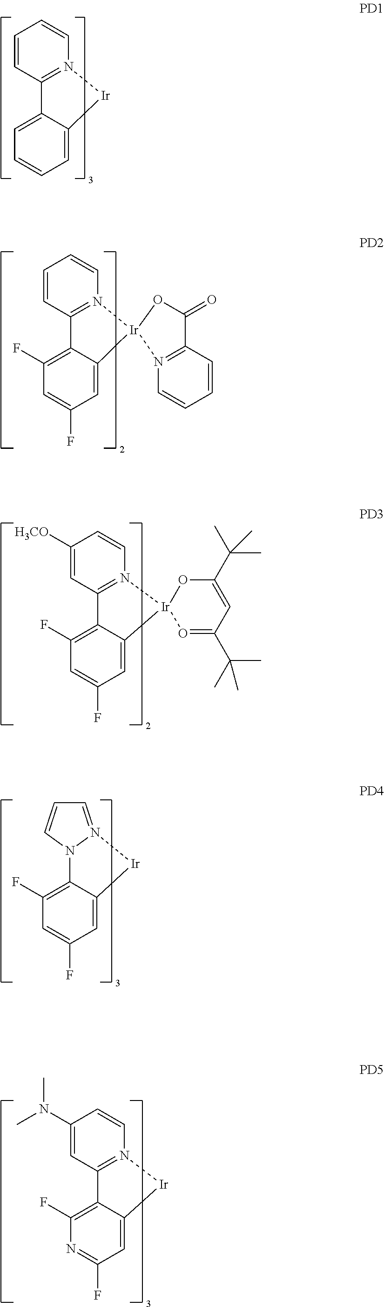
C1=CC2=N(C=C1)[Ir]C1=CC=CC=C21.C1=CC2=N(C=C1)[Ir]1(C3=CC(F)=CC(F)=C23)OC(=O)C2=N1C=CC=C2.C1([H3CO])=CC2=N(C=C1)[Ir]1(C3=CC(F)=CC(F)=C23)OC(C(C)(C)C)=CC(C(C)(C)C)=O1.C12=C(F)C=C(F)C=C1[Ir]N1=CC=CN21.C1(N(C)C)=CC2=N(C=C1)[Ir]C1=CC(F)=NC(F)=C21
